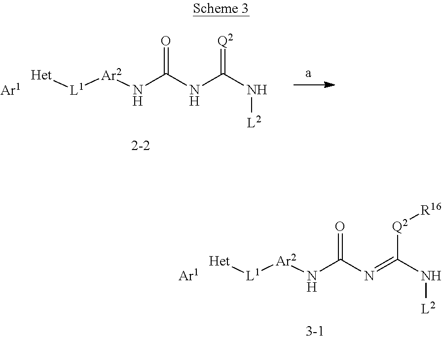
[Ar1].[Het][L1][Ar2]NC(=O)N=C([Q2][R16])N[L2].[Ar1].[Het][L1][Ar2]NC(=O)NC(=[Q2])N[L2]
